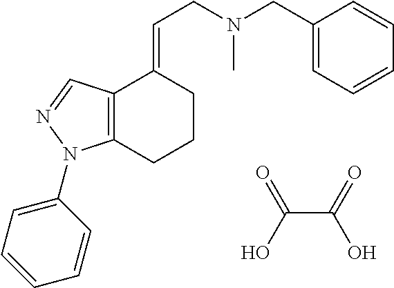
N(CC=C1C2=C(CCC1)N(C1=CC=CC=C1)N=C2)(CC1=CC=CC=C1)C.C(C(=O)O)(O)=O
